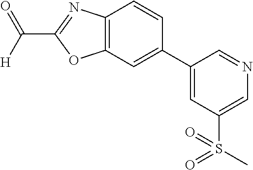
C12=C(C=C(C3=CC(S(C)(=O)=O)=CN=C3)C=C1)OC(C([H])=O)=N2
